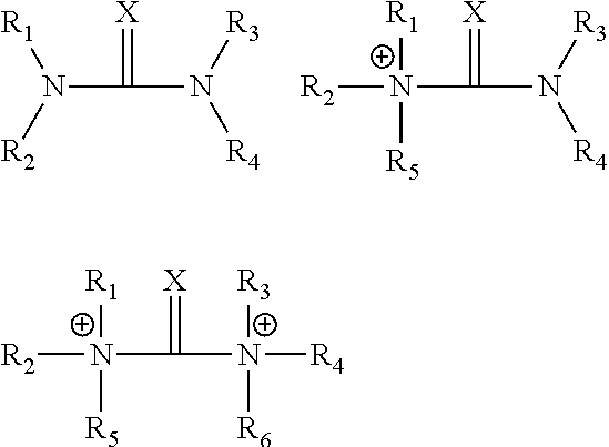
N(C(=[X])N([R3])[R4])([R2])[R1].[N+](C(=[X])N([R3])[R4])([R5])([R1])[R2].[N+](C(=[X])[N+]([R3])([R6])[R4])([R5])([R1])[R2]
